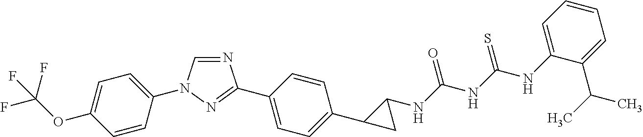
N1=CN(C2=CC=C(OC(F)(F)F)C=C2)N=C1C1=CC=C(C2C(NC(NC(NC3=CC=CC=C3C(C)C)=S)=O)C2)C=C1
